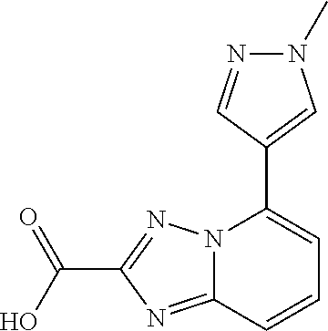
N1(C)N=CC(C2=CC=CC3=NC(C(=O)O)=NN23)=C1
